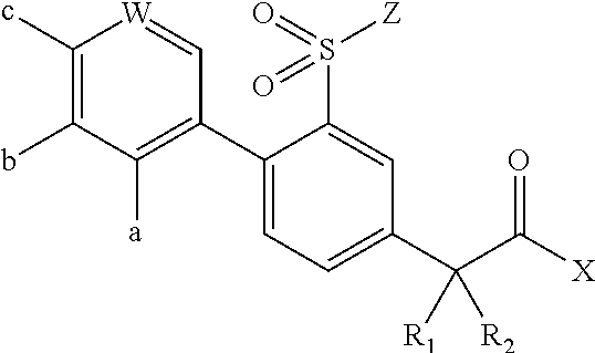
S(C1=CC(C(C([X])=O)([R2])[R1])=CC=C1C1=C([a])C(b)=C(c)[W]=C1)(=O)([Z])=O
